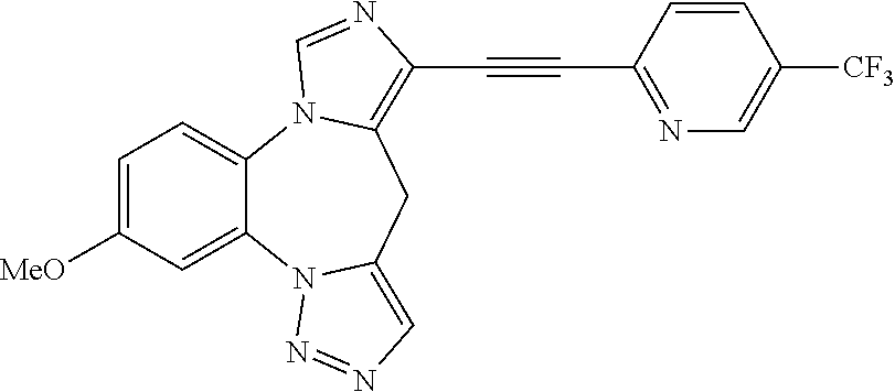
C1=C([MeO])C=C2C(=C1)N1C(=C(C#CC3=NC=C([CF3])C=C3)N=C1)CC1=CN=NN21
